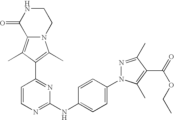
N12C(=C(C)C(C3=NC(NC4=CC=C(N5N=C(C)C(C(=O)OCC)=C5C)C=C4)=NC=C3)=C1C)C(=O)NCC2
